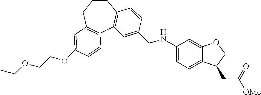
O(CCOCC)C1=CC2=C(C3=C(CCC2)C=CC(CNC2=CC=C4C(=C2)OCC4CC([OMe])=O)=C3)C=C1
